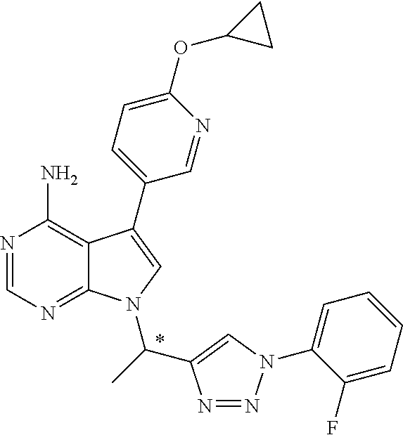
N1=CN=C2C(=C1N)C(C1=CC=C(OC3CC3)N=C1)=CN2C(C)C1=CN(C2=CC=CC=C2F)N=N1
